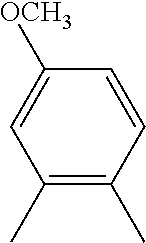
C1([OCH3])=CC(C)=C(C)C=C1
